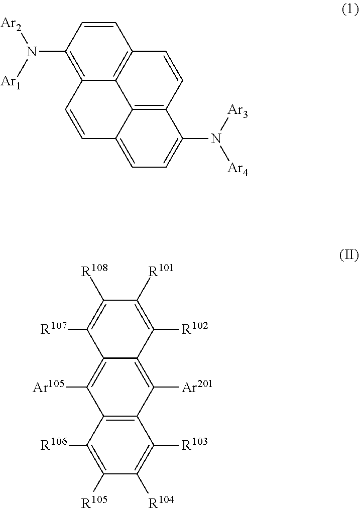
C12=C(C([R106])=C([R105])C([R104])=C1[R103])C([Ar105])=C1C(=C2[Ar201])C([R102])=C([R101])C([R108])=C1[R107].C1=CC(N([Ar2])[Ar1])=C2C3=C1C=CC1=C3C(=CC=C1N([Ar3])[Ar4])C=C2
